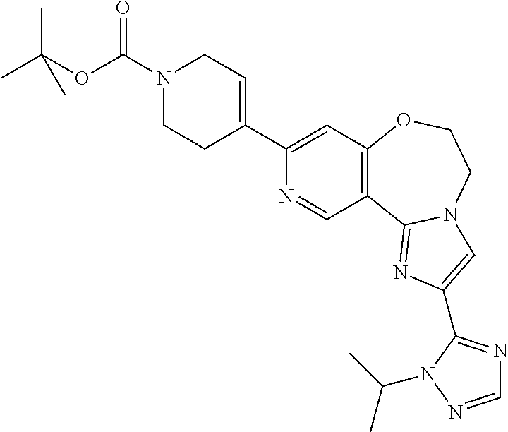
C12=C(OCCN3C1=NC(C1=NC=NN1C(C)C)=C3)C=C(C1=CCN(C(OC(C)(C)C)=O)CC1)N=C2
